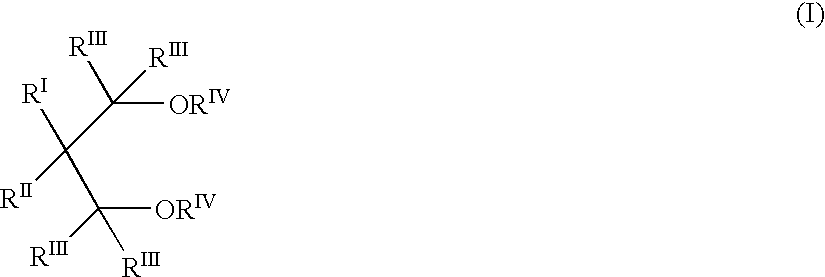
[ORIV]C(C(C([RIII])([ORIV])[RIII])([RI])[RII])([RIII])[RIII]
